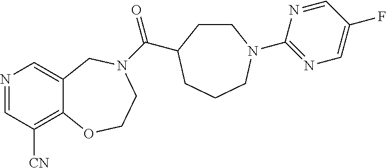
N1=CC([CN])=C2C(=C1)CN(C(=O)C1CCN(C3=NC=C(F)C=N3)CCC1)CCO2
